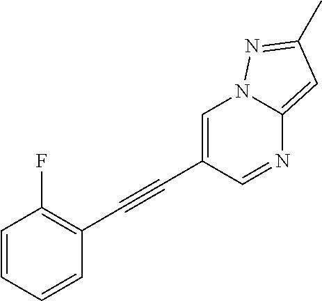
C1=CC=CC(C#CC2=CN3C(=CC(C)=N3)N=C2)=C1F
